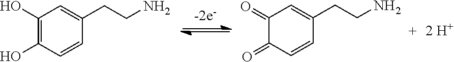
C1(O)=C(O)C=CC(CCN)=C1.C1(=O)C(=O)C=CC(CCN)=C1
